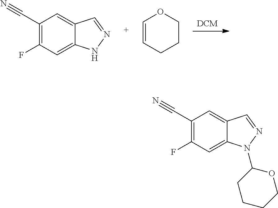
C12=CC(F)=C(C#N)C=C1C=NN2C1CCCCO1.C12=CC(F)=C(C#N)C=C1C=NN2.[DCM].C1=CCCCO1
